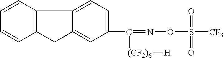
C1=CC2=C(C=C1)CC1=CC(C([(CF2)6][H])=NOS(=O)(=O)[CF3])=CC=C21
